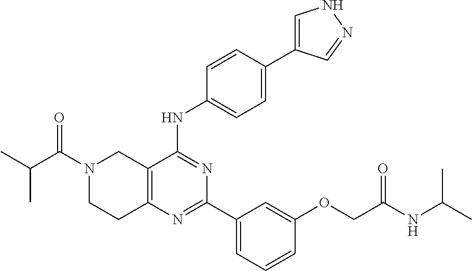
CC(C(N1CCC2=C(C1)C(NC1=CC=C(C3=CNN=C3)C=C1)=NC(C1=CC=CC(OCC(NC(C)C)=O)=C1)=N2)=O)C
